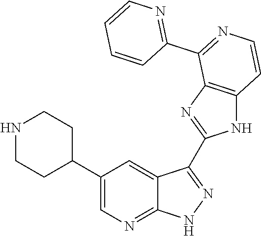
N1CCC(C2=CN=C3C(=C2)C(C2=NC4=C(N2)C=CN=C4C2=NC=CC=C2)=N[N H]3)CC1
